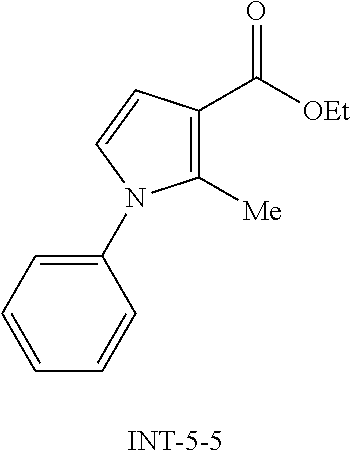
C1([Me])=C(C(=O)[OEt])C=CN1C1=CC=CC=C1
